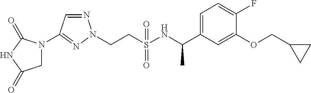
C(CS(NC(C1=CC=C(F)C(OCC2CC2)=C1)C)(=O)=O)N1N=CC(N2CC(=O)NC2=O)=N1
